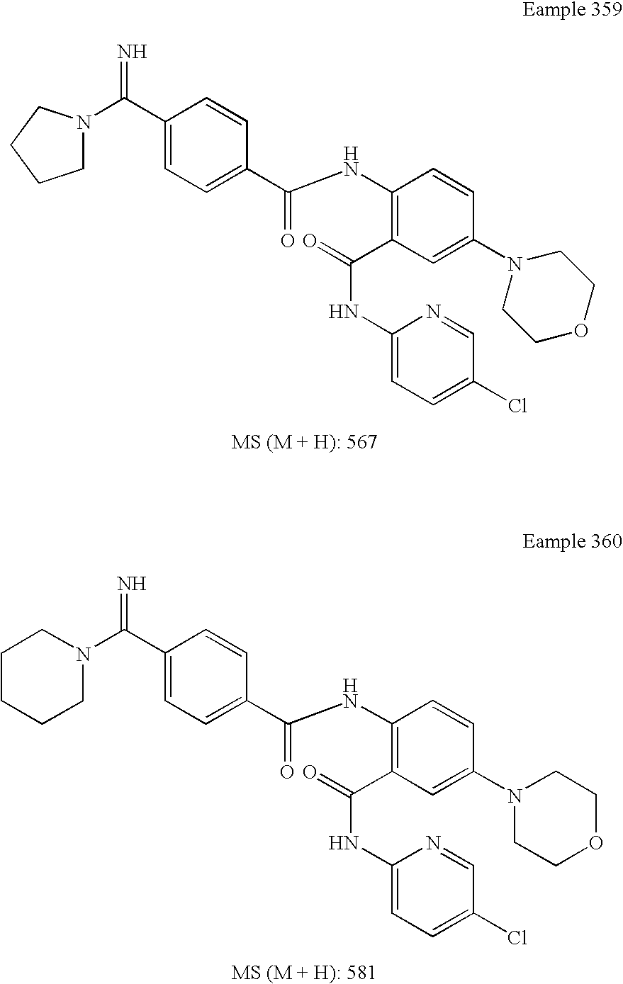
N=C(C1=CC=C(C(NC2=C(C(NC3=CC=C(Cl)C=N3)=O)C=C(N3CCOCC3)C=C2)=O)C=C1)N1CCCC1.C1(C(N2CCCCC2)=N)=CC=C(C(NC2=C(C(NC3=CC=C(Cl)C=N3)=O)C=C(N3CCOCC3)C=C2)=O)C=C1
